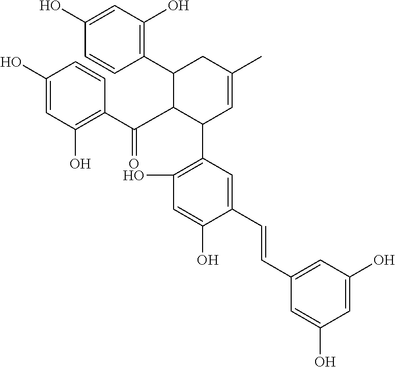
C1=C(O)C=C(C=CC2=CC(C3C=C(C)CC(C4=C(O)C=C(O)C=C4)C3C(C3=C(O)C=C(O)C=C3)=O)=C(O)C=C2O)C=C1O
